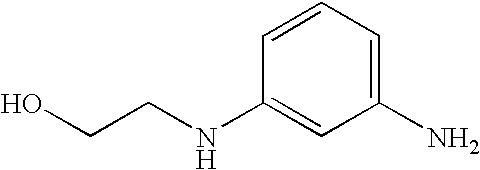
C1=CC=C(N)C=C1NCCO
